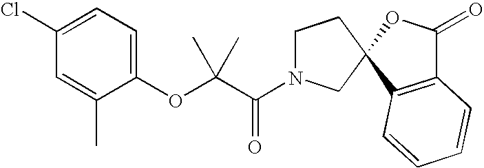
C1(OC(C(N2CCC3(C2)C2=C(C(=O)O3)C=CC=C2)=O)(C)C)=CC=C(Cl)C=C1C
